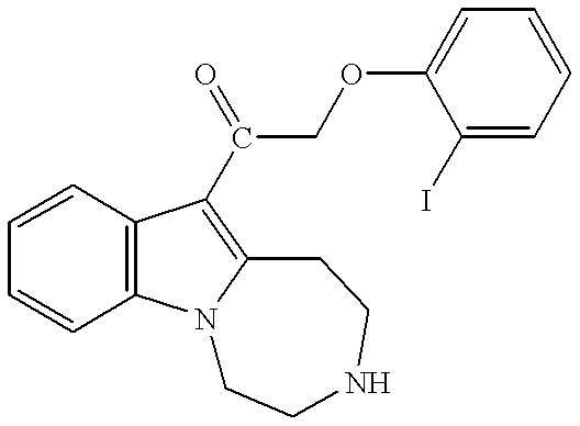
C1=CC=CC2=C1C(C(COC1=CC=CC=C1I)=O)=C1N2CCNCC1
